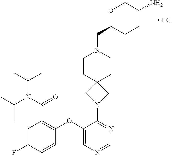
C1=C(F)C=CC(OC2=CN=CN=C2N2CC3(C2)CCN(CC2CCC(N)CO2)CC3)=C1C(N(C(C)C)C(C)C)=O.[ HCl]
